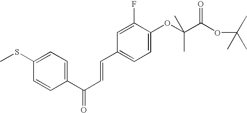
C1=CC(C(C=CC2=CC=C(OC(C(=O)OC(C)(C)C)(C)C)C(F)=C2)=O)=CC=C1SC
